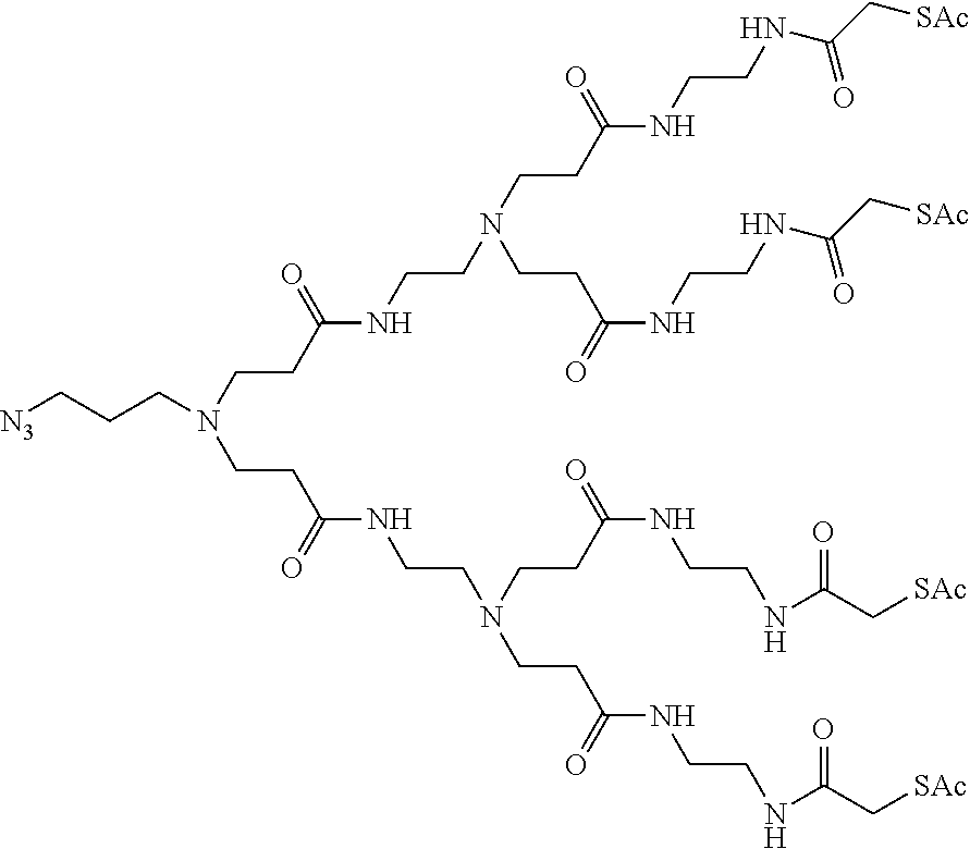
C(CCN(CCC(NCCN(CCC(NCCNC(C[SAc])=O)=O)CCC(NCCNC(C[SAc])=O)=O)=O)CCC(NCCN(CCC(NCCNC(C[SAc])=O)=O)CCC(NCCNC(C[SAc])=O)=O)=O)[N3]
